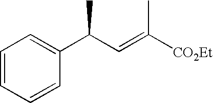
C1=CC=CC(C(C=C([CO2Et])C)C)=C1
